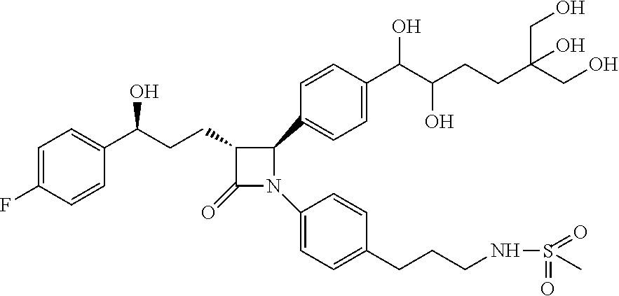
C1=C(F)C=CC(C(CCC2C(=O)N(C3=CC=C(CCCNS(=O)(=O)C)C=C3)C2C2=CC=C(C(O)C(CCC(CO)(CO)O)O)C=C2)O)=C1
